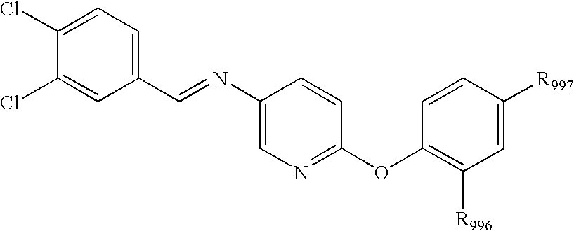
C1(C=NC2=CN=C(OC3=C([R996])C=C([R997])C=C3)C=C2)=CC=C(Cl)C(Cl)=C1
